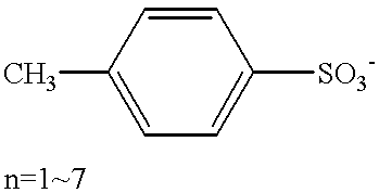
CC1=CC=C([SO3-])C=C1
